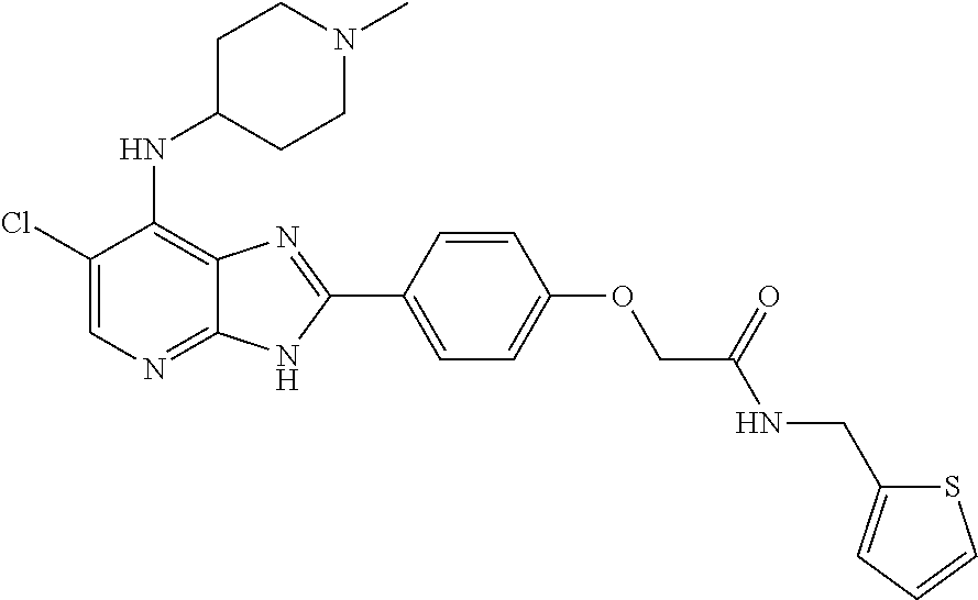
C1(Cl)=CN=C2C(=C1NC1CCN(C)CC1)N=C(C1=CC=C(OCC(NCC3=CC=CS3)=O)C=C1)N2
